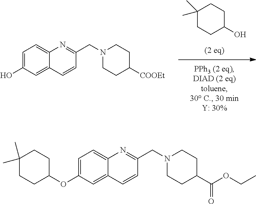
C1CC(O)CCC1(C)C.C1=C(O)C=C2C(=C1)N=C(CN1CCC([COOEt])CC1)C=C2.C1=C(OC2CCC(C)(C)CC2)C=C2C(=C1)N=C(CN1CCC(C(OCC)=O)CC1)C=C2
